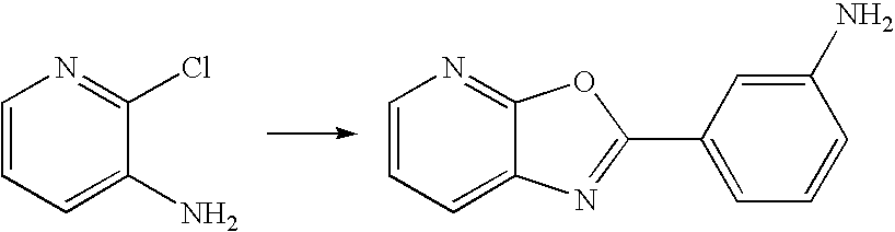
C1=CC=C(N)C(Cl)=N1.C1=CC=C2C(=N1)OC(C1=CC=CC(N)=C1)=N2
